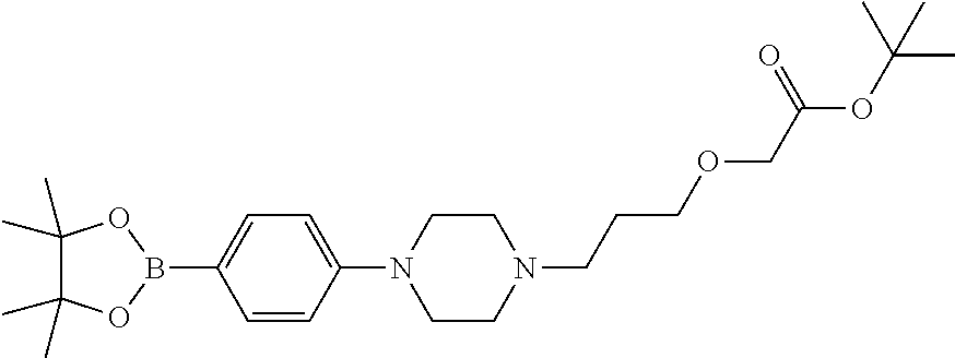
C1=CC(N2CCN(CCCOCC(=O)OC(C)(C)C)CC2)=CC=C1B1OC(C)(C)C(C)(C)O1
